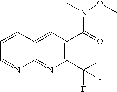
C1=CC2=CC(C(=O)N(OC)C)=C(C(F)(F)F)N=C2N=C1
